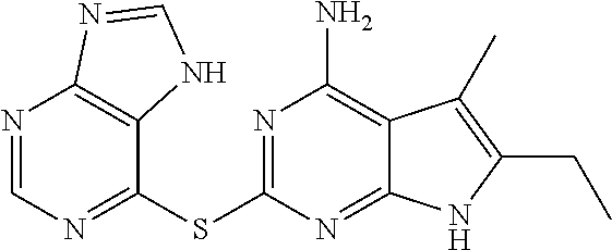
C1(SC2=NC(N)=C3C(=N2)NC(CC)=C3C)=NC=NC2=C1NC=N2
